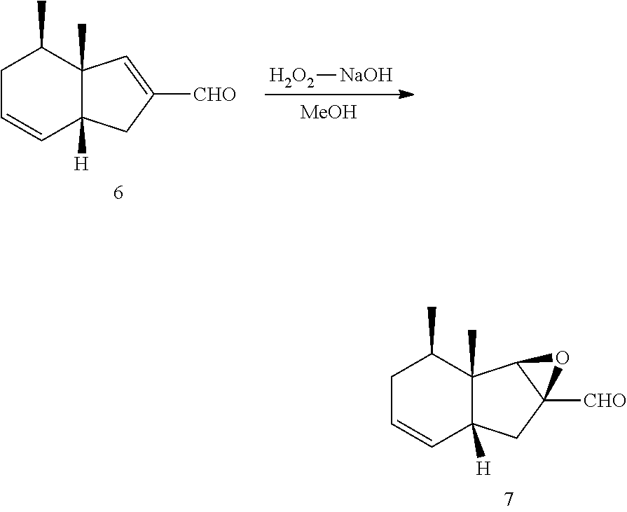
C1C=CC2([H])C(C)(C1C)C1C([CHO])(C2)O1.[H2O2][NaOH].[MeOH].C1C=CC2([H])C(C)(C1C)C=C([CHO])C2
